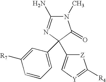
N1(C)C(N)=NC(C2=C[Y]=C([R4])[Z]2)(C2=CC=CC([R7])=C2)C1=O
